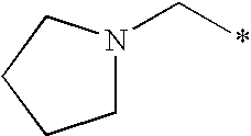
C1N(C*)CCC1
